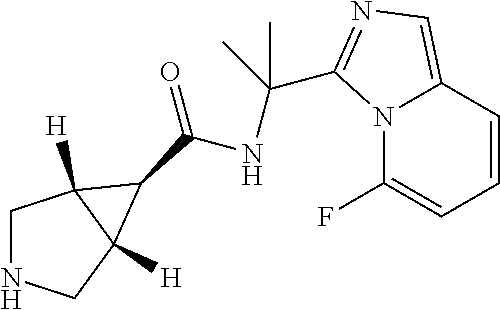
C1NCC2([H])C1([H])C2C(NC(C)(C)C1=NC=C2C=CC=C(F)N21)=O
